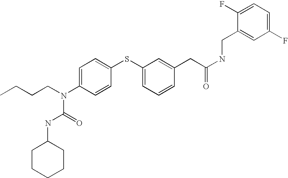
CCCCN(C1=CC=C(SC2=CC=CC(CC(NCC3=CC(F)=CC=C3F)=O)=C2)C=C1)C(=O)NC1CCCCC1
